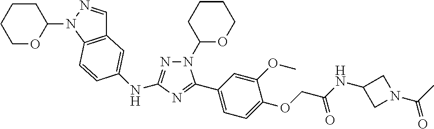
C12=C(N(C3CCCCO3)N=C1)C=CC(NC1=NN(C3OCCCC3)C(C3=CC=C(OCC(=O)NC4CN(C(C)=O)C4)C(OC)=C3)=N1)=C2
